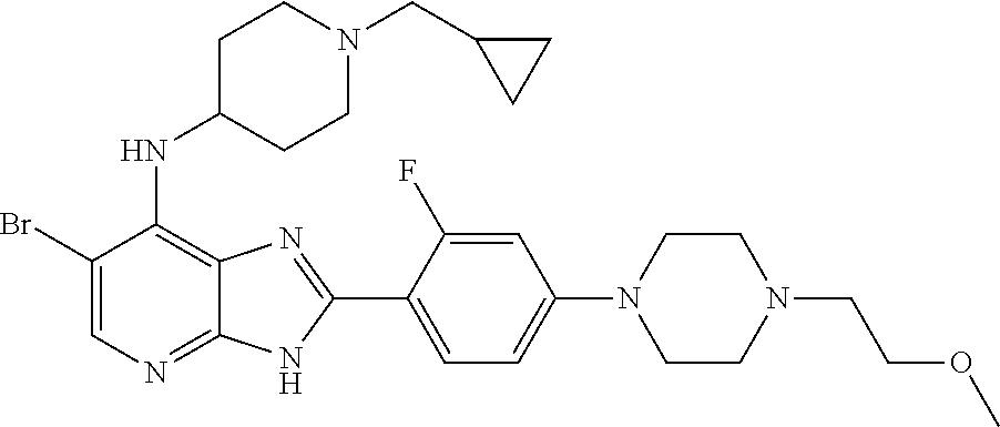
BrC1=CN=C2C(=C1NC1CCN(CC3CC3)CC1)N=C(C1=CC=C(N3CCN(CCOC)CC3)C=C1F)N2
